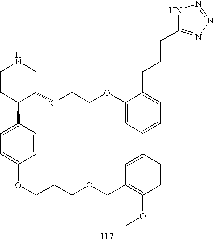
C1CC(C2=CC=C(OCCCOCC3=C(OC)C=CC=C3)C=C2)C(OCCOC2=CC=CC=C2CCCC2=NN=NN2)CN1
